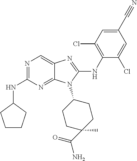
N1=C(NC2CCCC2)N=C2C(=C1)N=C(NC1=C(Cl)C=C(C#N)C=C1Cl)N2C1CCC(C)(C(=O)N)CC1
